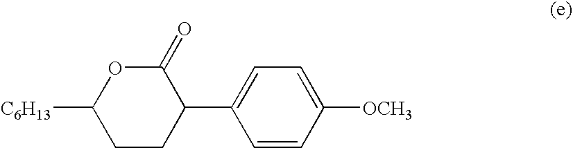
C1(=O)OC([C6H13])CCC1C1=CC=C([OCH3])C=C1
